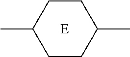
CC1CCC(C)CC1.[E]
